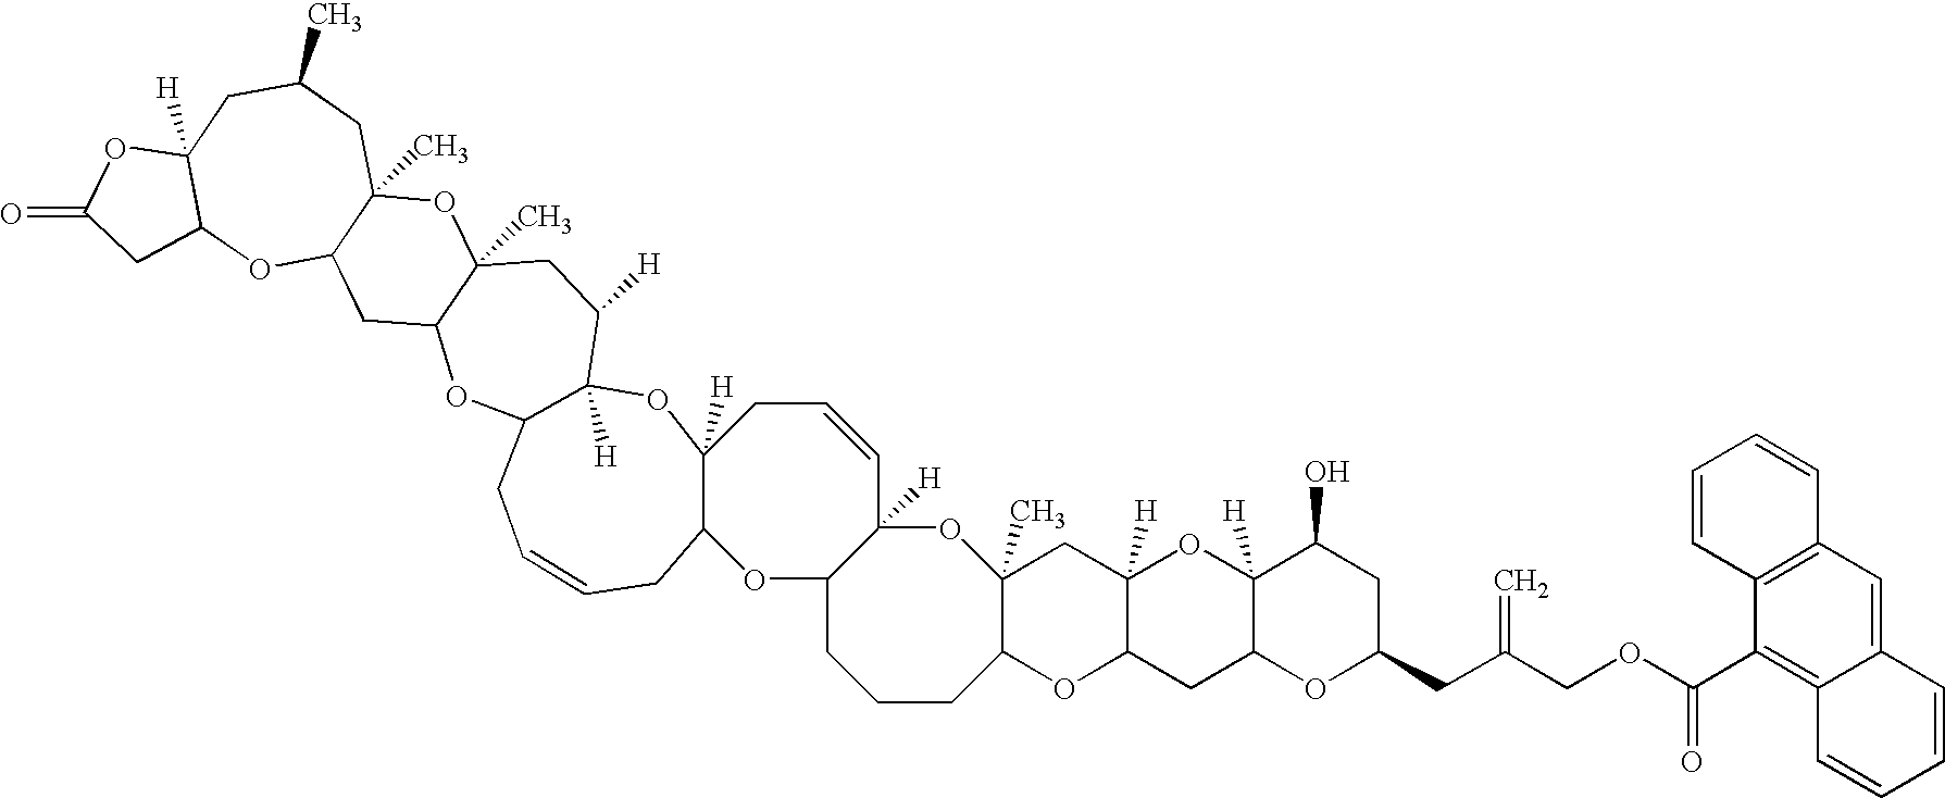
C12(C)C(OC3C([H])(C1)OC1([H])C(C3)OC(CC(COC(C3=C4C(=CC5=C3C=CC=C5)C=CC=C4)=O)=C)CC1O)CCCC1C([H])(O2)C=CCC2([H])OC3([H])C([H])CC4(C)C(OC3CC=CCC2O1)CC1C(C)(O4)CC(C)CC2([H])C(O1)CC(=O)O2
